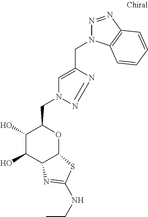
C1(O)C(O)C2C(OC1CN1C=C(CN3N=NC4=C3C=CC=C4)N=N1)SC(NCC)=N2
